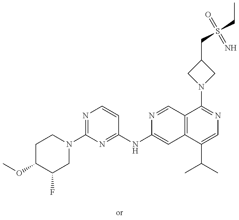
C1C(OC)C(F)CN(C2=NC=CC(NC3=CC4=C(C=N3)C(N3CC(CS(CC)(=O)=N)C3)=NC=C4C(C)C)=N2)C1
